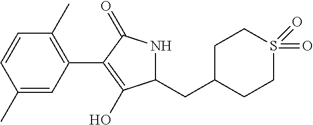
C1(C2=C(O)C(CC3CCS(=O)(=O)CC3)NC2=O)=C(C)C=CC(C)=C1
